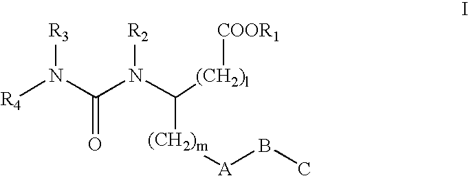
[R3]N(C(N(C([(CH2)l][COOR1])[(CH2)m][A]BC)[R2])=O)[R4]
